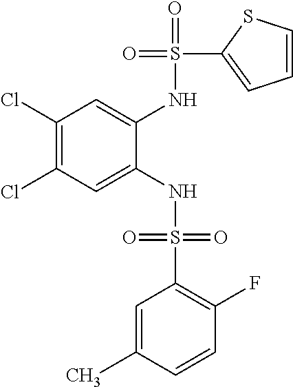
C1(Cl)=C(Cl)C=C(NS(=O)(=O)C2=C(F)C=CC(C)=C2)C(NS(=O)(C2=CC=CS2)=O)=C1
